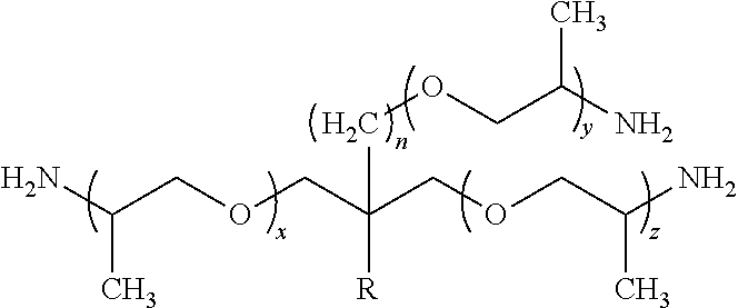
C(COCC(COCC(N)C)([R])COCC(N)C)(N)C
